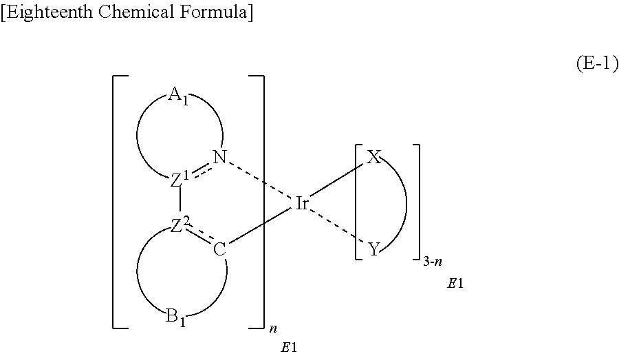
n1[Z1][Z2]c[Ir]1([X])[Y].[B1].[A1]
